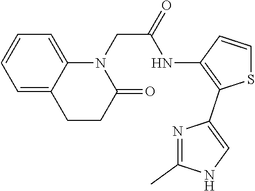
C12=CC=CC=C1N(CC(=O)NC1=C(C3=CNC(C)=N3)SC=C1)C(=O)CC2
